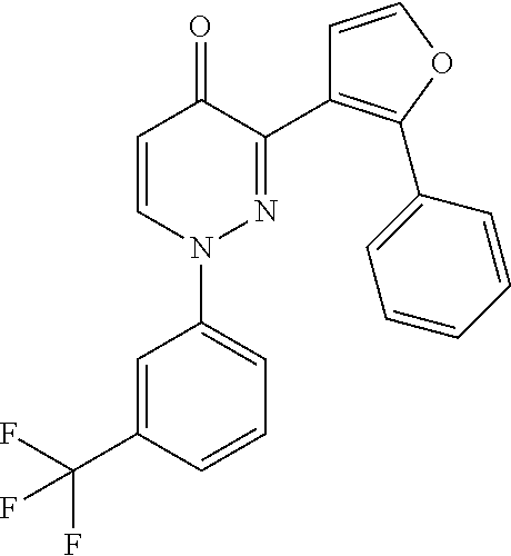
C1=CN(C2=CC=CC(C(F)(F)F)=C2)N=C(C2=C(C3=CC=CC=C3)OC=C2)C1=O
